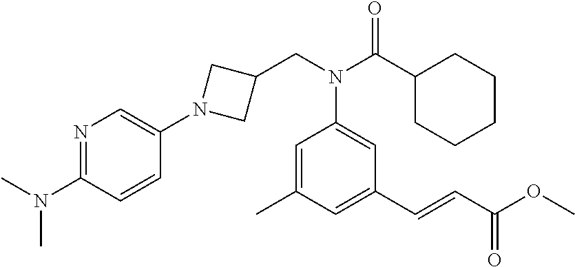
N(C(C1CCCCC1)=O)(C1=CC(C=CC(OC)=O)=CC(C)=C1)CC1CN(C2=CN=C(N(C)C)C=C2)C1
